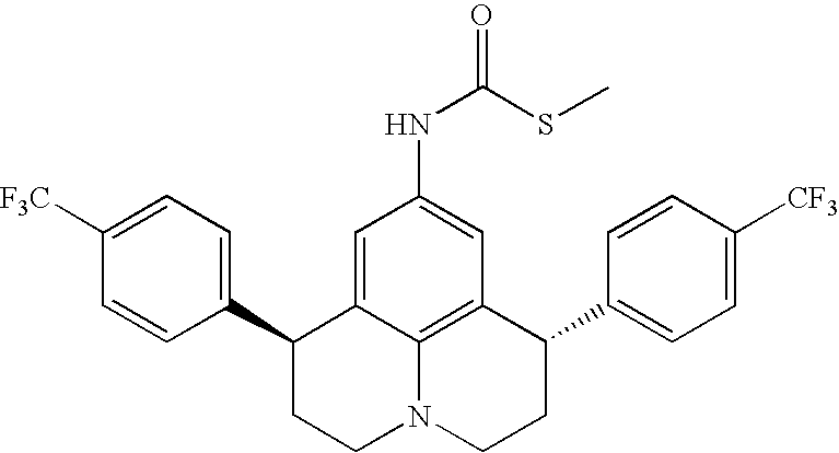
C1([F3C])=CC=C(C2CCN3C4=C(C(C5=CC=C([CF3])C=C5)CC3)C=C(NC(=O)SC)C=C24)C=C1
